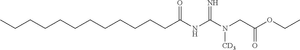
CCCCCCCCCCCCC(NC(N(CC(OCC)=O)[CD3])=N)=O
